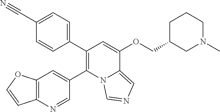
C1(C2=C(C3=CC4=C(N=C3)C=CO4)N3C(=CN=C3)C(OCC3CN(C)CCC3)=C2)=CC=C(C#N)C=C1
